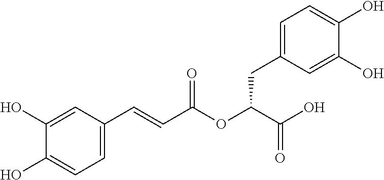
C1(O)=CC=C(C=CC(=O)OC(CC2=CC=C(O)C(O)=C2)C(=O)O)C=C1O
